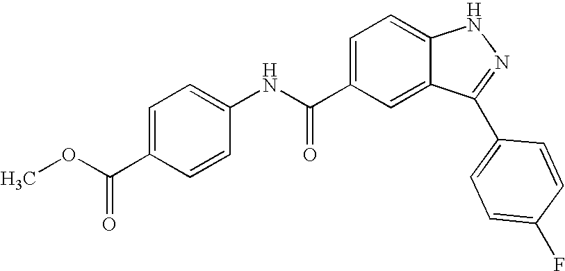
COC(C1=CC=C(NC(C2=CC=C3C(=C2)C(C2=CC=C(F)C=C2)=NN3)=O)C=C1)=O
